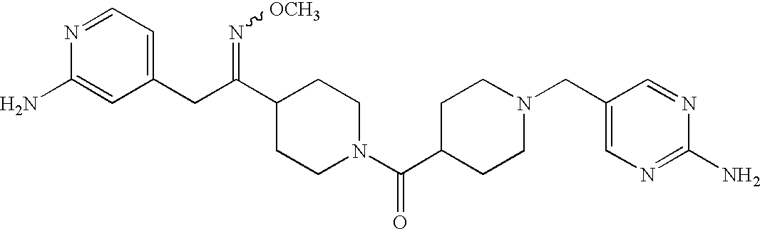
C(C(C1CCN(C(C2CCN(CC3=CN=C(N)N=C3)CC2)=O)CC1)=N[OCH3])C1=CC=NC(N)=C1
